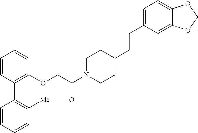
C1=CC=CC([Me])=C1C1=C(OCC(N2CCC(CCC3=CC=C4C(=C3)OCO4)CC2)=O)C=CC=C1
